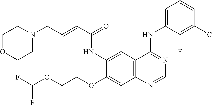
FC(OCCOC1=CC2=C(C=C1NC(C=CCN1CCOCC1)=O)C(NC1=CC=CC(Cl)=C1F)=NC=N2)F
